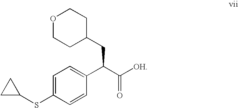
C1=C(SC2CC2)C=CC(C(C([OH])=O)CC2CCOCC2)=C1
